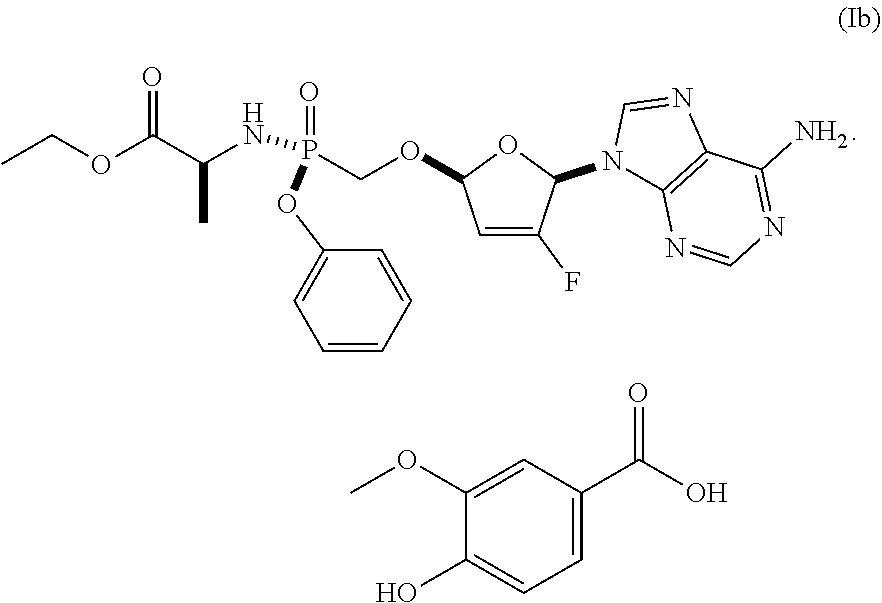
C1(OC)=CC(C(=O)O)=CC=C1O.CCOC(C(NP(COC1C=C(F)C(N2C3=C(N=C2)C(N)=NC=N3)O1)(OC1=CC=CC=C1)=O)C)=O
